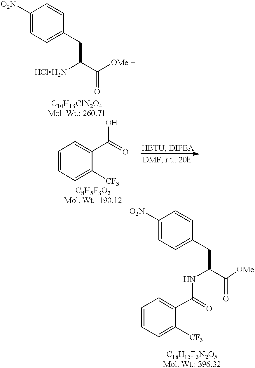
C1([O2N])=CC=C(CC(C([OMe +])=O)[HClH2N])C=C1.C1=CC=C([CF3])C(C(=O)O)=C1.C1([O2N])=CC=C(CC(C([OMe])=O)NC(C2=CC=CC=C2[CF3])=O)C=C1
